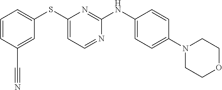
C1=CC(C#N)=CC(SC2=CC=NC(NC3=CC=C(N4CCOCC4)C=C3)=N2)=C1
